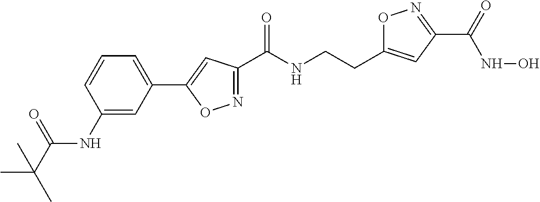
N1=C(C(NCCC2=CC(C(=O)NO)=NO2)=O)C=C(C2=CC=CC(NC(C(C)(C)C)=O)=C2)O1
